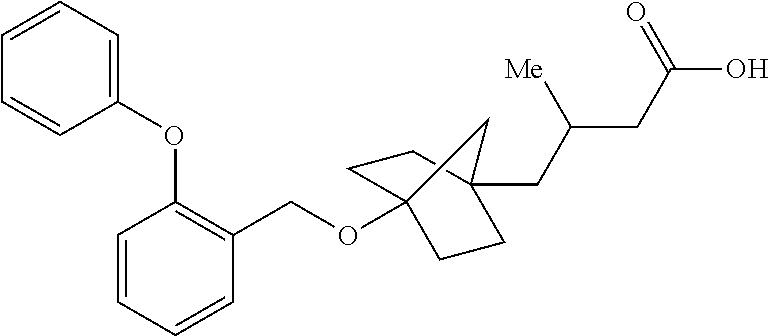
C1=CC=CC(COC23CCC(CC(CC(=O)O)[Me])(CC2)C3)=C1OC1=CC=CC=C1
